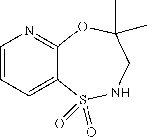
C1=CC=C2C(=N1)OC(C)(C)CNS2(=O)=O
